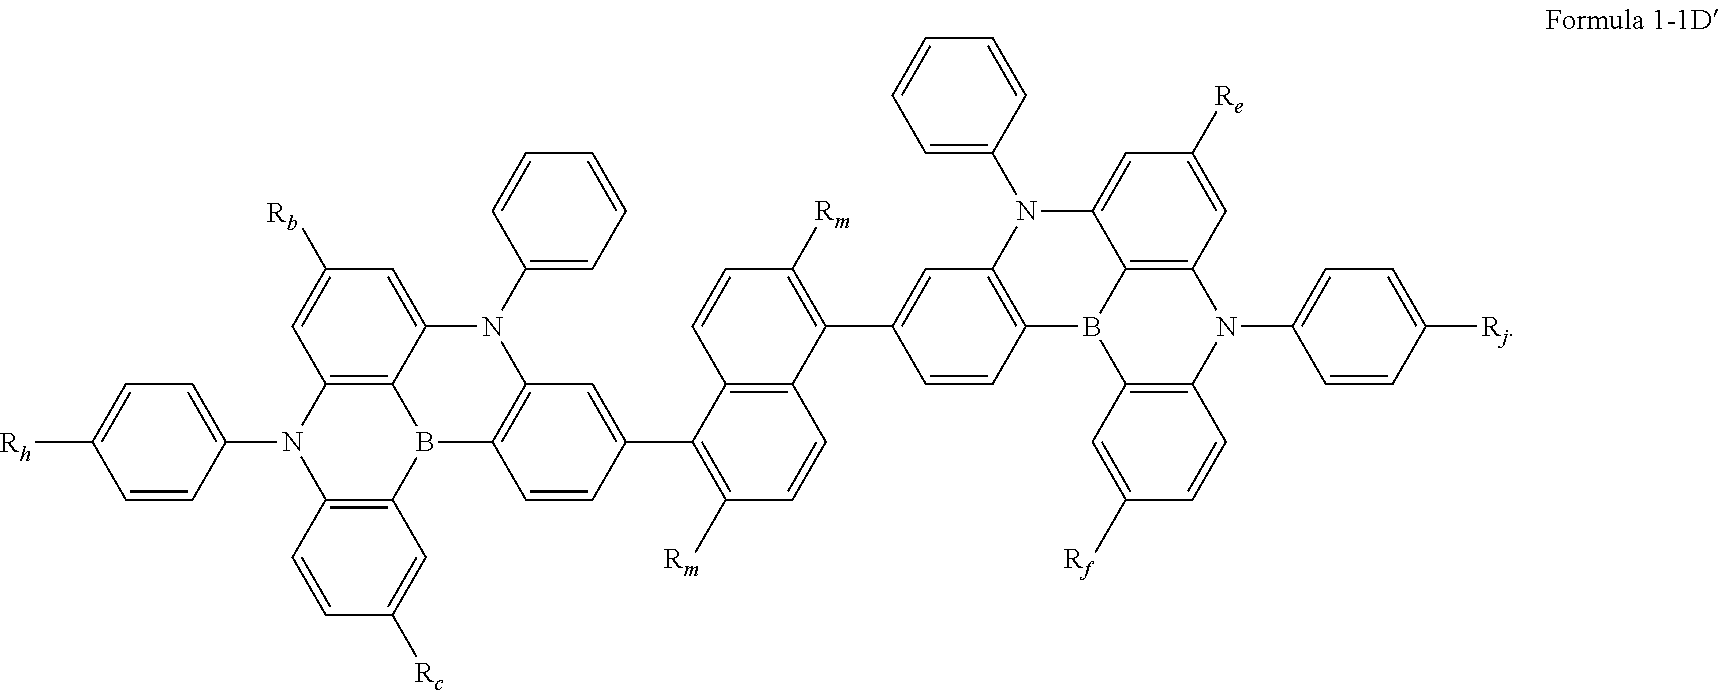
C1(C2=C([Rm])C=CC3=C2C=CC([Rm])=C3C2=CC3=C(C=C2)B2C4=C(N(C5=CC=C([Rh])C=C5)C5=C2C=C([Rc])C=C5)C=C([Rb])C=C4N3C2=CC=CC=C2)=CC2=C(C=C1)B1C3=C(N(C4=CC=C([Rj])C=C4)C4=C1C=C([Rf])C=C4)C=C([Re])C=C3N2C1=CC=CC=C1
